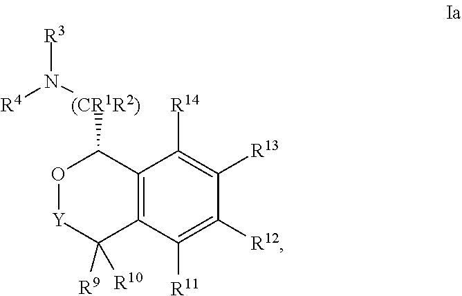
C12=C(C([R11])=C([R12])C([R13])=C1[R14])C([R9])([R10])[Y]OC2[(CR1R2)]N([R3])[R4]
